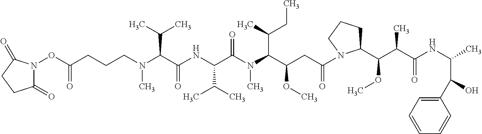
C1(=O)CCC(=O)N1OC(CCCN(C(C(NC(C(N(C(C(CC(=O)N1C(C(C(C(NC(C)C(O)C2=CC=CC=C2)=O)C)OC)CCC1)OC)C(C)CC)C)=O)C(C)C)=O)C(C)C)C)=O
